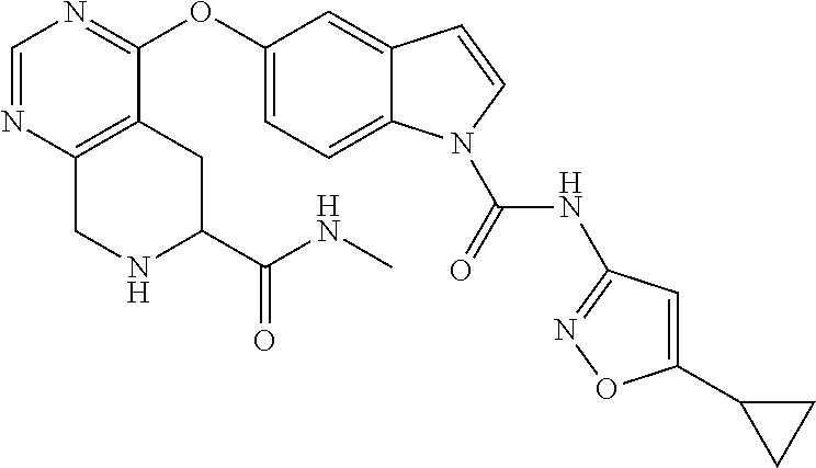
C1=NC2=C(C(OC3=CC=C4C(=C3)C=CN4C(NC3=NOC(C4CC4)=C3)=O)=N1)CC(C(NC)=O)NC2
